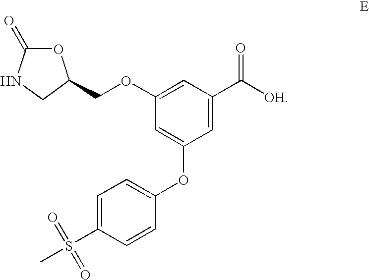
C1=C(C([OH])=O)C=C(OCC2OC(=O)NC2)C=C1OC1=CC=C(S(C)(=O)=O)C=C1
